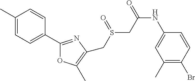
C1(C)=C(Br)C=CC(NC(=O)CS(=O)CC2=C(C)OC(C3=CC=C(C)C=C3)=N2)=C1
